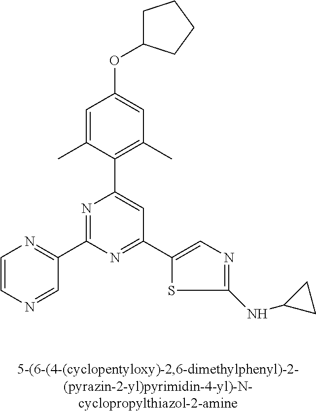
C1=C(C)C(C2=CC(C3=CN=C(NC4CC4)S3)=NC(C3=NC=CN=C3)=N2)=C(C)C=C1OC1CCCC1
